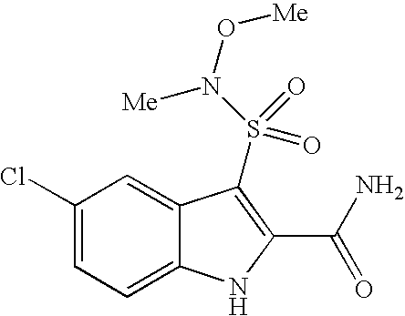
C1(Cl)=CC=C2C(=C1)C(S(N([Me])O[Me])(=O)=O)=C(C(N)=O)N2
